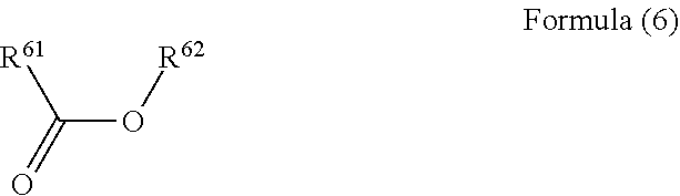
C(O[R62])([R61])=O
